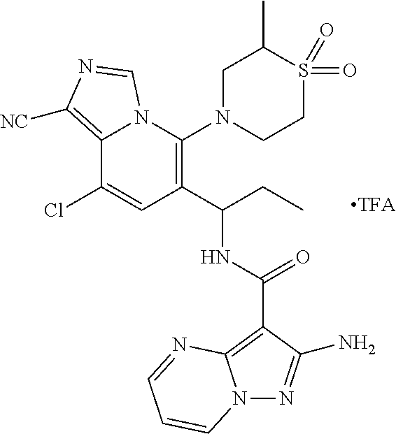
C12=C([NC])N=CN1C(N1CCS(=O)(=O)C(C)C1)=C(C(CC)NC(=O)C1=C3N(N=C1N)C=CC=N3)C=C2Cl
